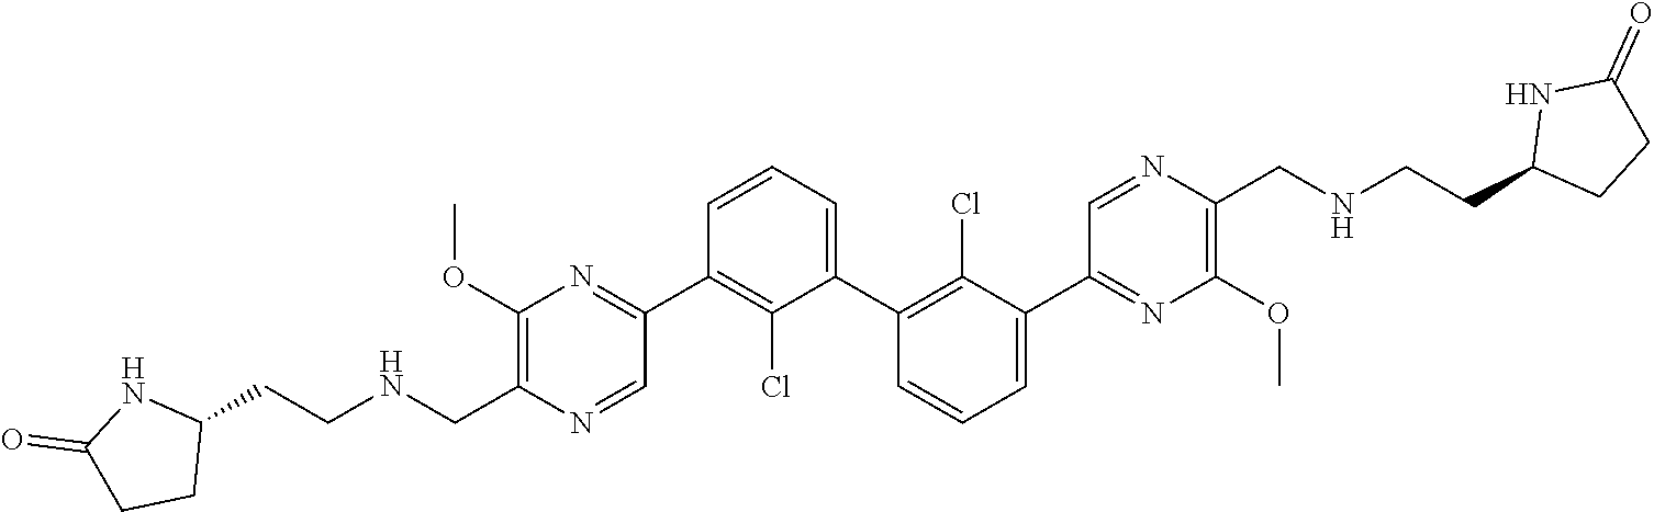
C1(OC)=C(CNCCC2NC(=O)CC2)N=CC(C2=C(Cl)C(C3=C(Cl)C(C4=NC(OC)=C(CNCCC5CCC(=O)N5)N=C4)=CC=C3)=CC=C2)=N1
